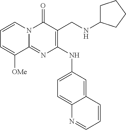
C12=NC(NC3=CC=C4C(=C3)C=CC=N4)=C(CNC3CCCC3)C(=O)N1C=CC=C2[OMe]
